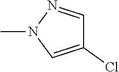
CN1C=C(Cl)C=N1
